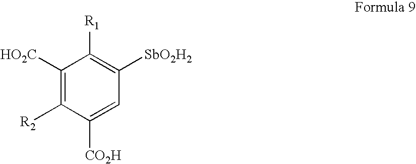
C1([HO2C])=C([R2])C([CO2H])=CC([SbO2H2])=C1[R1]
